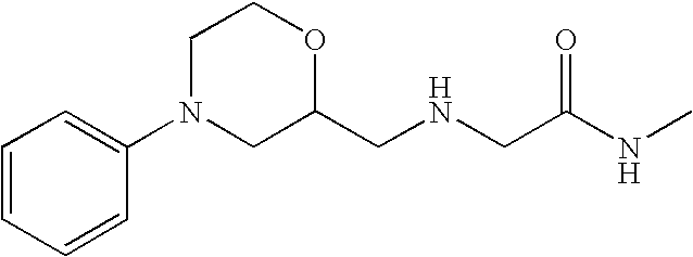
C1=CC=CC(N2CC(CNCC(NC)=O)OCC2)=C1
